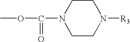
COC(N1CCN([R3])CC1)=O
